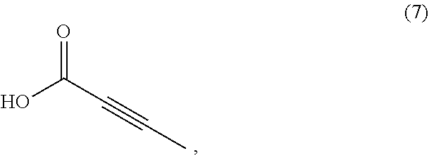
O=C(C#CC)O
